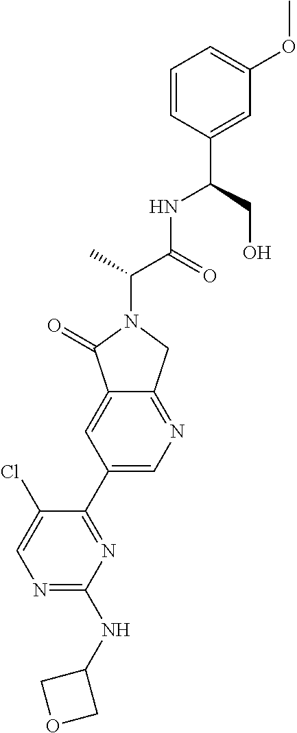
C(N1C(=O)C2=CC(C3=NC(NC4COC4)=NC=C3Cl)=CN=C2C1)(C(NC(CO)C1=CC(OC)=CC=C1)=O)C
